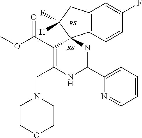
C12=C(CC(F)([H])C13N=C(C1=CC=CC=N1)NC(CN1CCOCC1)=C3C(=O)OC)C=C(F)C=C2
